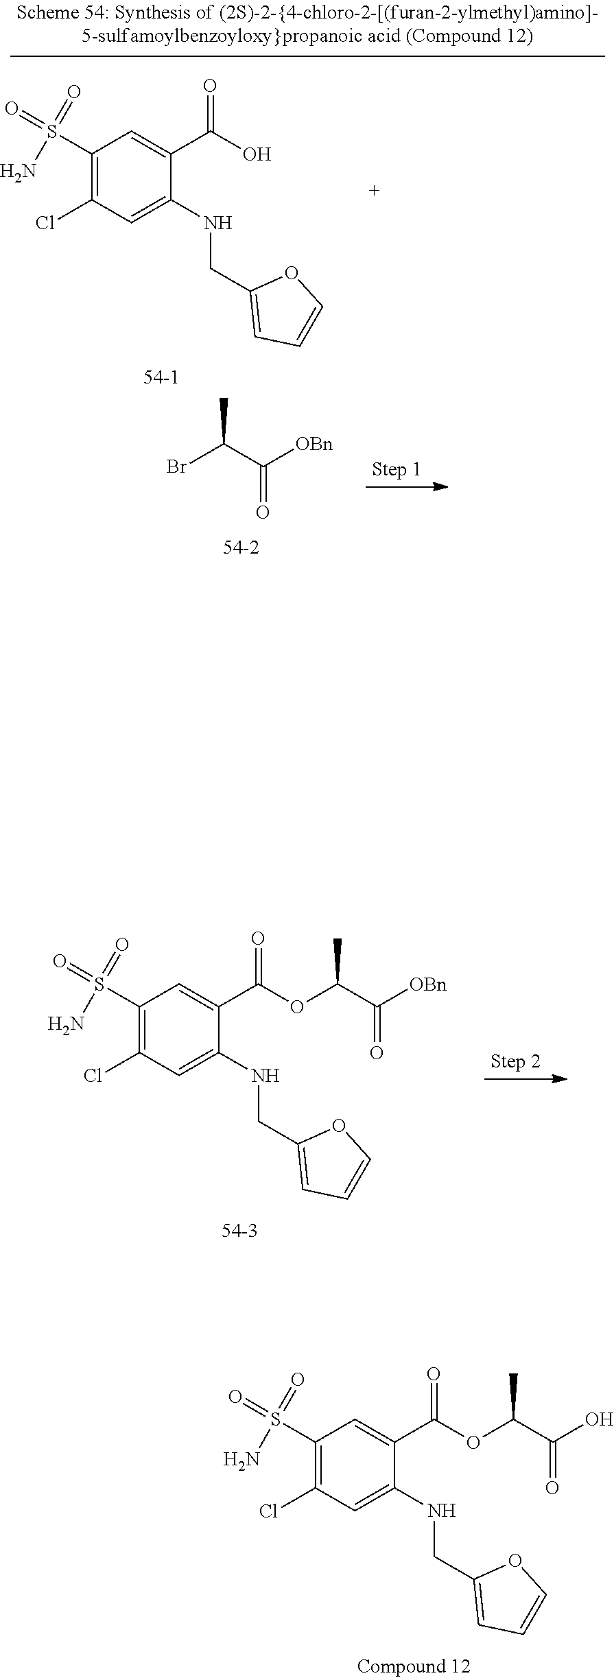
C(=O)(C(Br)C)[OBn].O=S(N)(=O)C1=C(Cl)C=C(NCC2=CC=CO2)C(C(=O)OC(C(=O)O)C)=C1.O=S(N)(=O)C1=C(Cl)C=C(NCC2=CC=CO2)C(C(=O)O)=C1.O=S(N)(=O)C1=C(Cl)C=C(NCC2=CC=CO2)C(C(=O)OC(C(=O)[OBn])C)=C1
